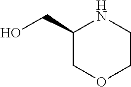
C1(CO)COCCN1
